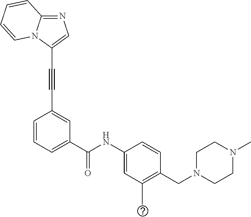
C1=CC2=NC=C(C#CC3=CC(C(NC4=CC(C)=C(CN5CCN(C)CC5)C=C4)=O)=CC=C3)N2C=C1
